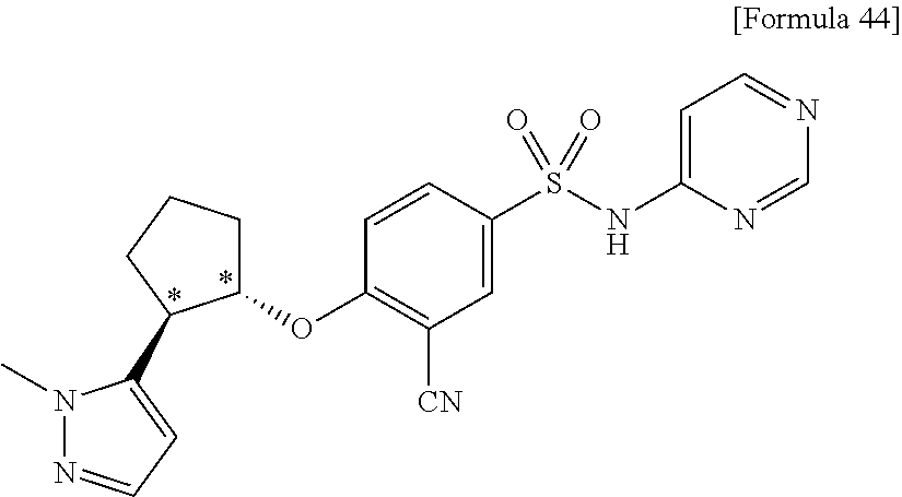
C1=CC(S(NC2=CC=NC=N2)(=O)=O)=CC([CN])=C1OC1CCCC1C1=CC=NN1C
